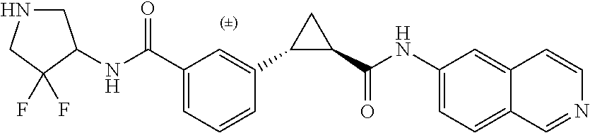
C1=C(C(NC2CNCC2(F)F)=O)C=C(C2C(C(NC3=CC=C4C(=C3)C=CN=C4)=O)C2)C=C1
